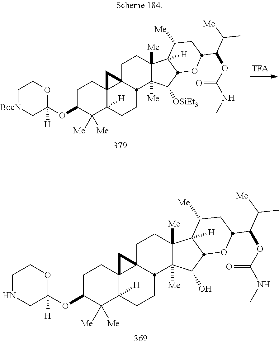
C1NCC([H])(OC2C([Me])([Me])C3([H])C4(CC2)C2(C4)CCC4([Me])C([Me])(C(O)C5C4([H])C([Me])CC(C(OC(=O)NC)C([Me])C)O5)C2CC3)OC1.C1[BocN]CC([H])(OC2C([Me])([Me])C3([H])C4(CC2)C2(C4)CCC4([Me])C([Me])(C([OSiEt3])C5C4([H])C([Me])CC(C(OC(=O)NC)C([Me])C)O5)C2CC3)OC1
